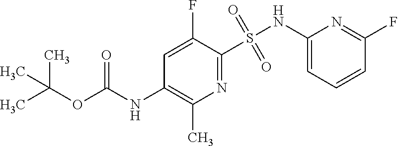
N1=C(S(NC2=CC=CC(F)=N2)(=O)=O)C(F)=CC(NC(OC(C)(C)C)=O)=C1C
